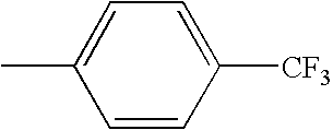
C1=CC([CF3])=CC=C1C
